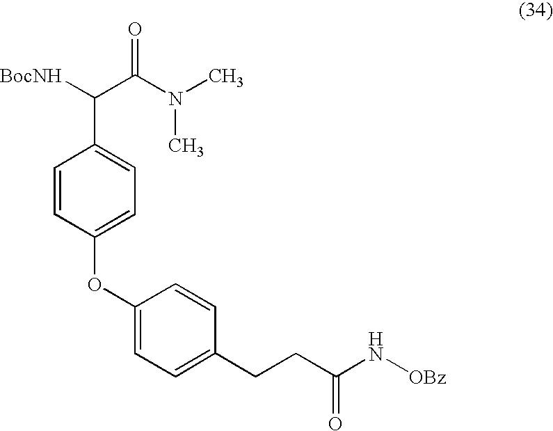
C(N(C)C)(C(C1=CC=C(OC2=CC=C(CCC(N[OBz])=O)C=C2)C=C1)[BocNH])=O
